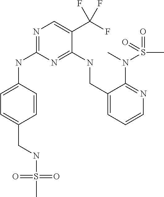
C1=CC(NC2=NC=C(C(F)(F)F)C(NCC3=CC=CN=C3N(C)S(C)(=O)=O)=N2)=CC=C1CNS(=O)(C)=O
